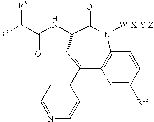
[R5]C(C(NC1C(=O)N([W-X-Y-Z])C2=C(C(C3=CC=NC=C3)=N1)C=C([R13])C=C2)=O)[R3]
